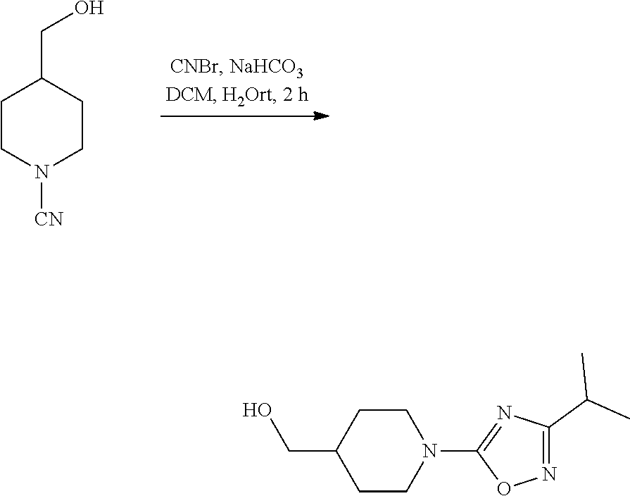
C1CN([CN])CCC1CO.C1CN(C2=NC(C(C)C)=NO2)CCC1CO
